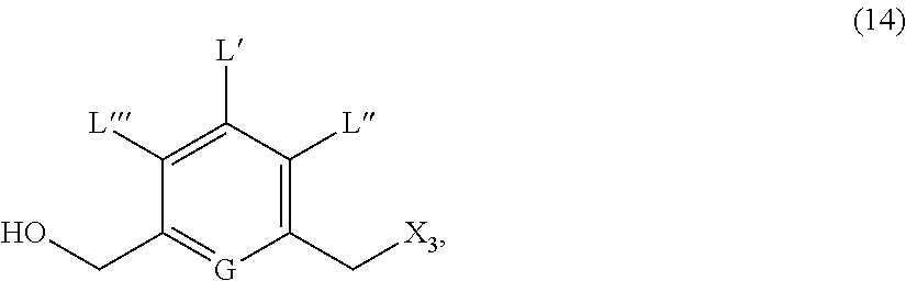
[X3]CC1=C([L])C([L])=C([L])C(CO)=[G]1
